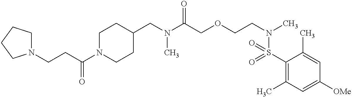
C(N(C(COCCN(C)S(C1=C(C)C=C([OMe])C=C1C)(=O)=O)=O)C)C1CCN(C(CCN2CCCC2)=O)CC1
